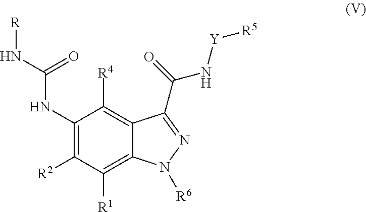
C1(NC(N[R])=O)=C([R2])C([R1])=C2C(=C1[R4])C(C(N[Y][R5])=O)=NN2[R6]
